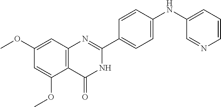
C1(OC)=CC2=C(C(OC)=C1)C(=O)NC(C1=CC=C(NC3=CC=CN=C3)C=C1)=N2
